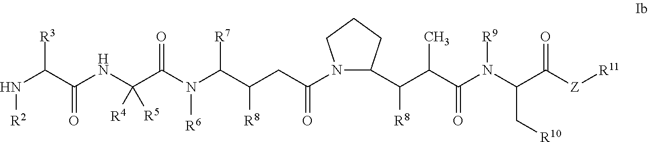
N(C(C(NC(C(N(C(C(CC(N1C(C(C(C(N(C(C[R10])C([Z][R11])=O)[R9])=O)C)[R8])CCC1)=O)[R8])[R7])[R6])=O)([R4])[R5])=O)[R3])[R2]
